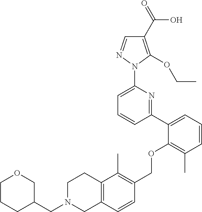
C1(C2=CC=CC(C)=C2OCC2=C(C)C3=C(C=C2)CN(CC2COCCC2)CC3)=NC(N2N=CC(C(=O)O)=C2OCC)=CC=C1
